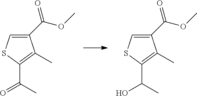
C1(C(OC)=O)=CSC(C(C)O)=C1C.C1(C(OC)=O)=CSC(C(C)=O)=C1C
